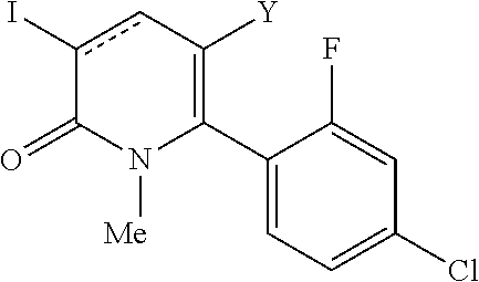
C1(C2=C([Y])cc(I)C(=O)N2[Me])=CC=C(Cl)C=C1F
